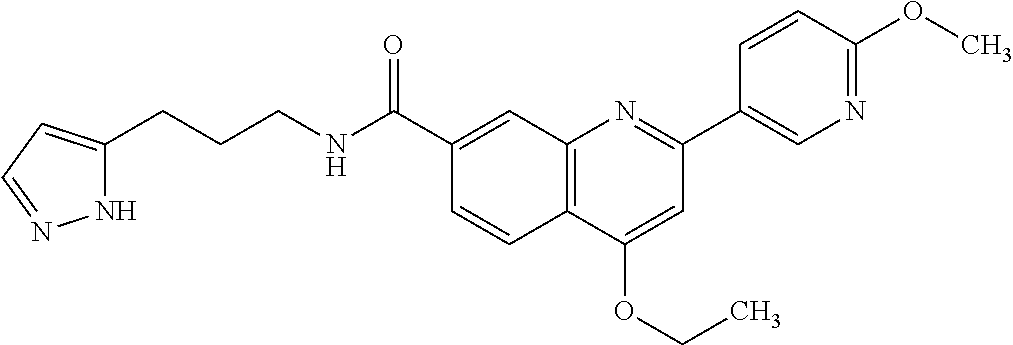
C1(C(NCCCC2=CC=NN2)=O)=CC2=C(C=C1)C(OCC)=CC(C1=CN=C(OC)C=C1)=N2
